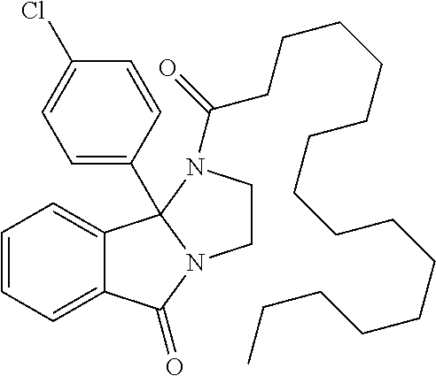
C12=CC=CC=C1C1(C3=CC=C(Cl)C=C3)N(C2=O)CCN1C(=O)CCCCCCCCCCCCCCC
